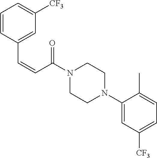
N1(C(C=CC2=CC([CF3])=CC=C2)=O)CCN(C2=CC([CF3])=CC=C2C)CC1
